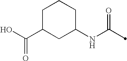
C1(NC(=O)C)CCCC(C(O)=O)C1
